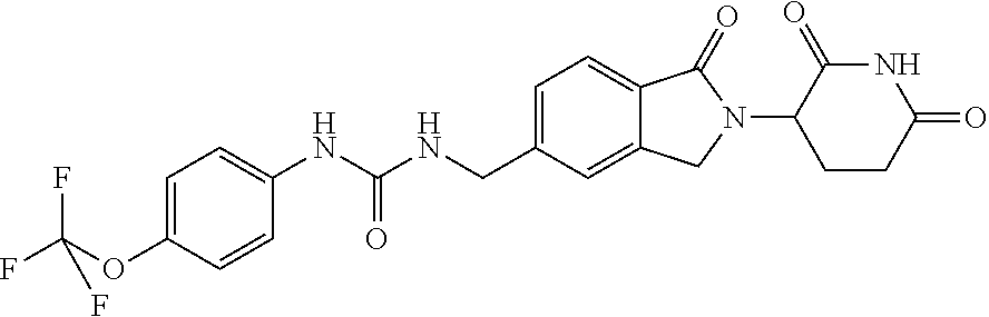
C1=C(OC(F)(F)F)C=CC(NC(NCC2=CC=C3C(=C2)CN(C2CCC(=O)NC2=O)C3=O)=O)=C1
